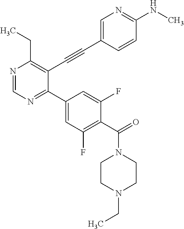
N1=CN=C(C2=CC(F)=C(C(N3CCN(CC)CC3)=O)C(F)=C2)C(C#CC2=CN=C(NC)C=C2)=C1CC
